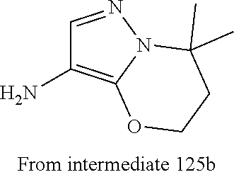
C1=NN2C(=C1N)OCCC2(C)C
